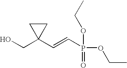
OCC1(C=CP(OCC)(=O)OCC)CC1
